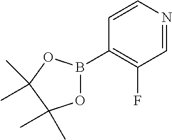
C1=NC=CC(B2OC(C)(C)C(C)(C)O2)=C1F
